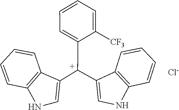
C1=CC2=C(C=C1)C([C+](C1=CC=CC=C1[CF3])C1=CNC3=C1C=CC=C3)=CN2.[Cl-]
